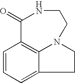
C1=CC=C2C3=C1C(=O)NCCN3CC2
